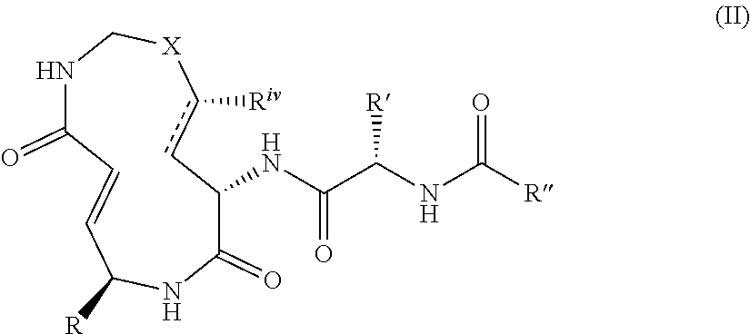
N(C(C(NC([R])=O)[R])=O)C1C(=O)NC([R])C=CC(=O)NC[X]c([Riv])c1
